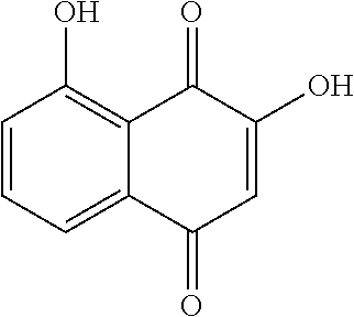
C1=CC=C2C(=C1O)C(=O)C(O)=CC2=O
